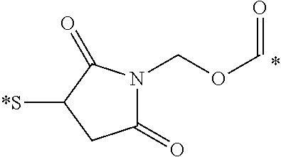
O=COCN1C(=O)CC([*S])C1=O
